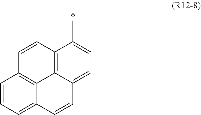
C12=C3C(=CC=C1C)C=CC1=CC=CC(=C31)C=C2
